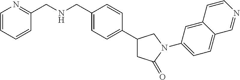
C1=C(CNCC2=NC=CC=C2)C=CC(C2CC(=O)N(C3=CC=C4C(=C3)C=CN=C4)C2)=C1
